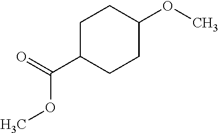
C1C(C(=O)OC)CCC(OC)C1
